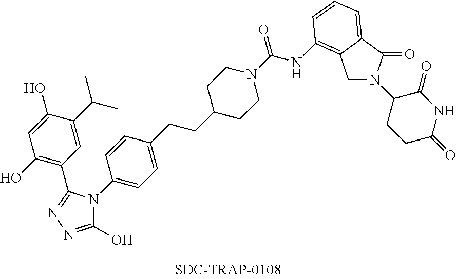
C1=C(O)C(C(C)C)=CC(C2=NN=C(O)N2C2=CC=C(CCC3CCN(C(NC4=C5CN(C6CCC(=O)NC6=O)C(=O)C5=CC=C4)=O)CC3)C=C2)=C1O
